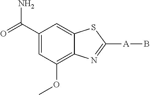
C1(C(=O)N)=CC(OC)=C2C(=C1)SC([A]B)=N2
